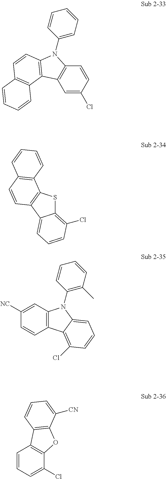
C1=C(Cl)C=CC2=C1C1=C(N2C2=CC=CC=C2)C=CC2=C1C=CC=C2.C12=C(Cl)C=CC=C1C1=C(S2)C2=C(C=C1)C=CC=C2.C1=CC=C(Cl)C2=C1C1=C(O2)C([CN])=CC=C1.C1=CC2=C(C=C1[NC])N(C1=C(C)C=CC=C1)C1=CC=CC(Cl)=C21
